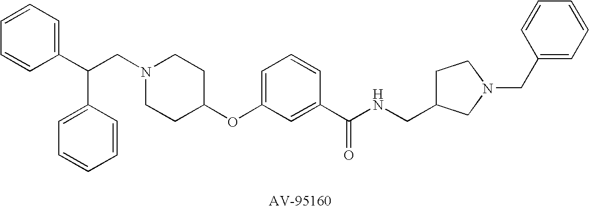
C1(C(C2=CC=CC=C2)CN2CCC(OC3=CC=CC(C(=O)NCC4CCN(CC5=CC=CC=C5)C4)=C3)CC2)=CC=CC=C1
